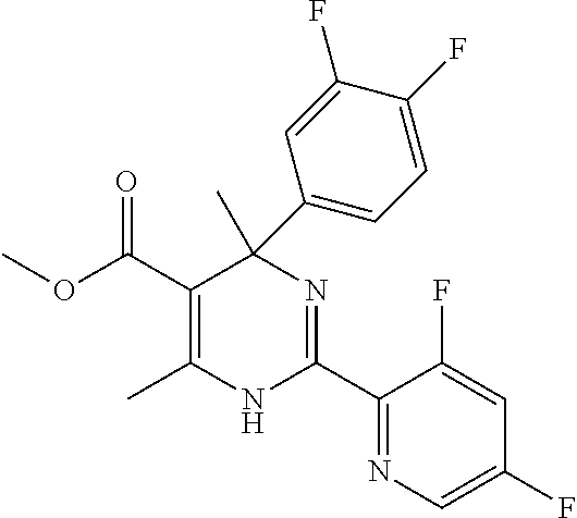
C(C1=C(C)NC(C2=NC=C(F)C=C2F)=NC1(C)C1=CC=C(F)C(F)=C1)(=O)OC
